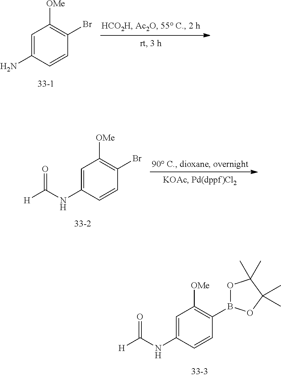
C1=C(N)C=CC(Br)=C1[OMe].C1=C(NC([H])=O)C=CC(Br)=C1[OMe].C1=C(NC([H])=O)C=CC(B2OC(C)(C)C(C)(C)O2)=C1[OMe]
